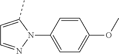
C1=CC(N2N=CC=C2C)=CC=C1OC
